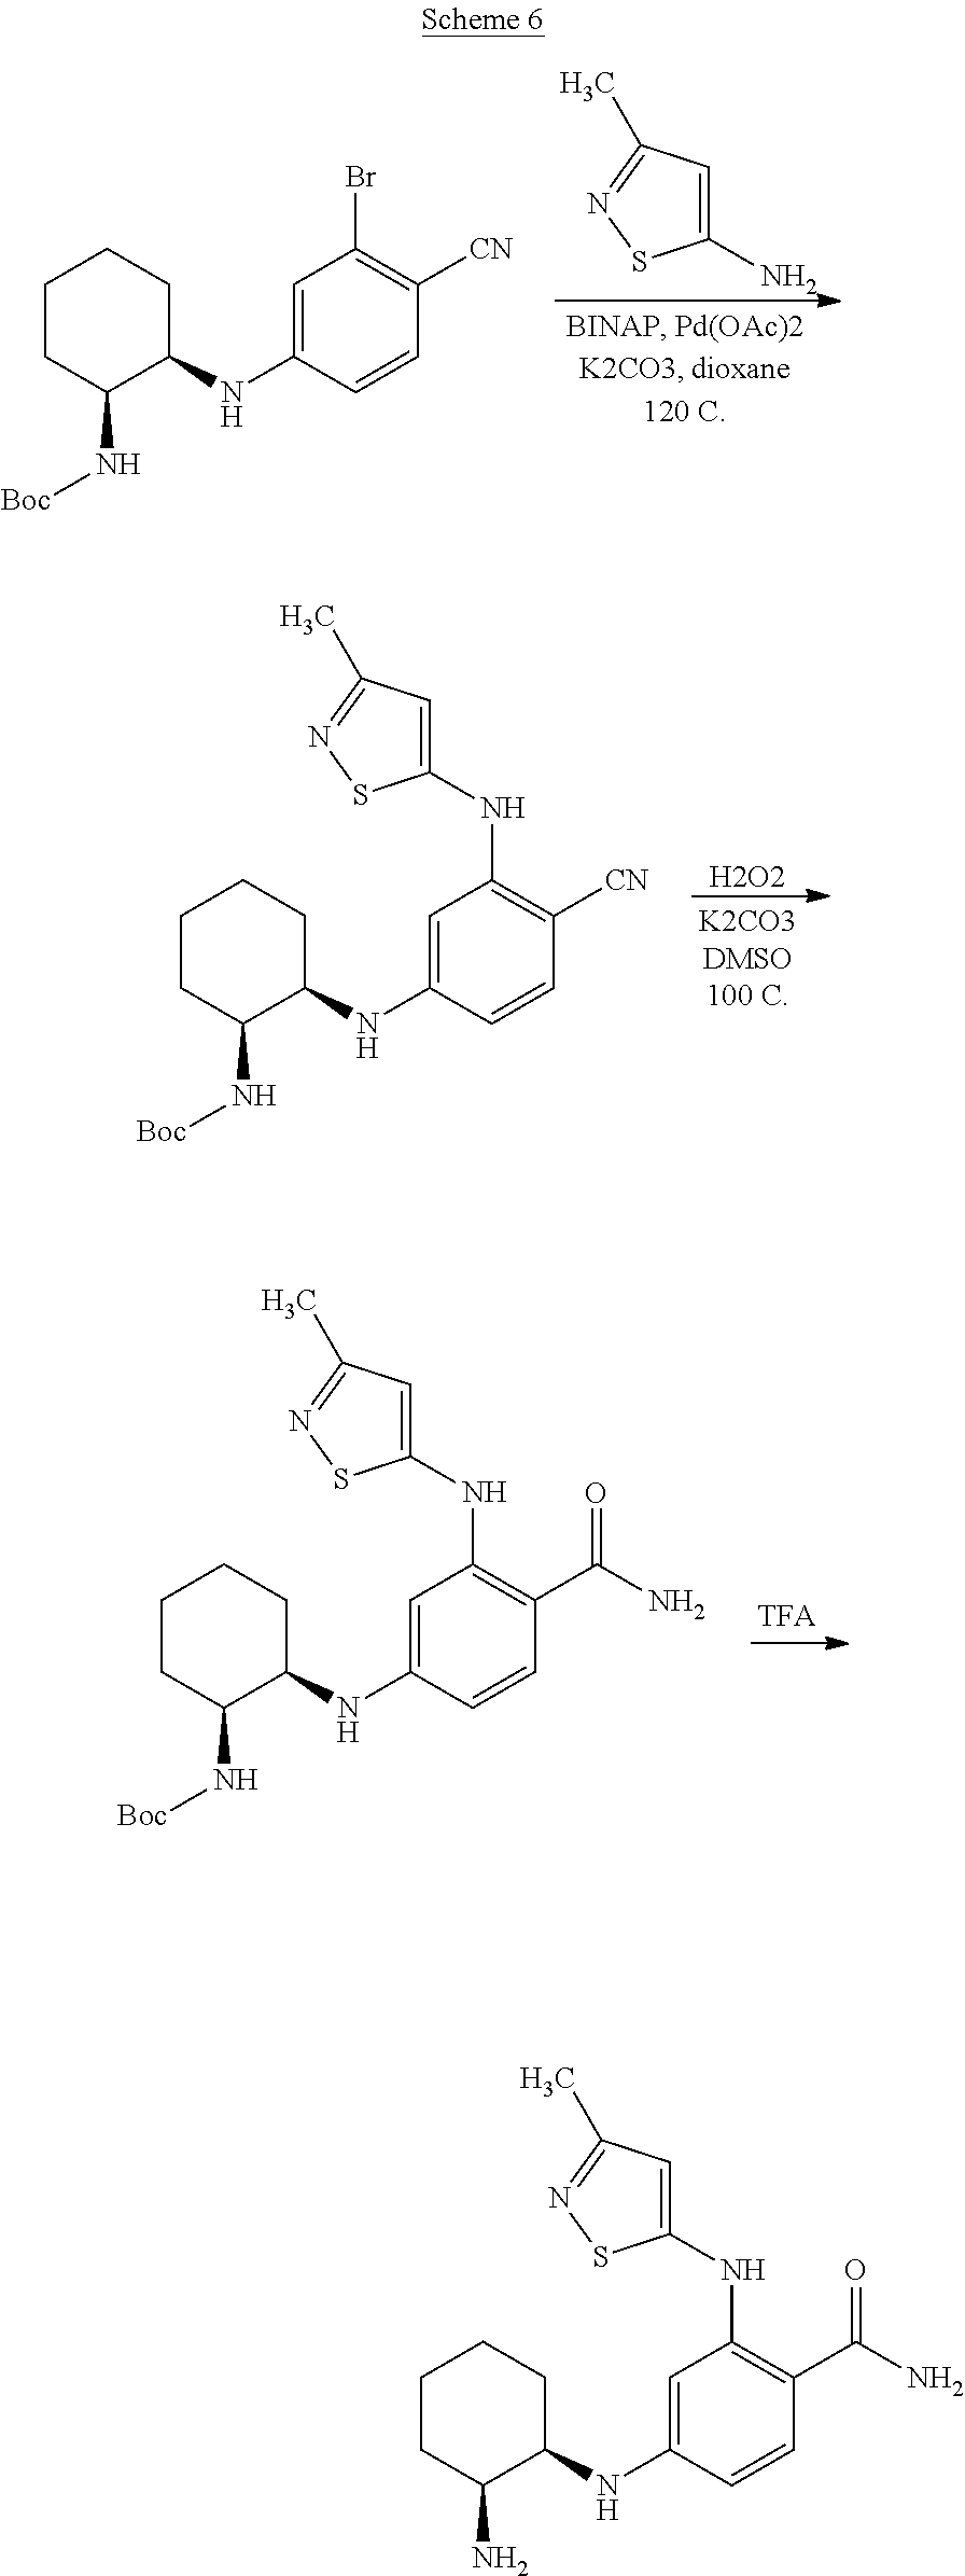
C1=C(N)SN=C1C.C1(NC2C(N[Boc])CCCC2)=CC(Br)=C([CN])C=C1.C1(NC2C(N[Boc])CCCC2)=CC(NC2=CC(C)=NS2)=C(C(N)=O)C=C1.[H2O2].C1(NC2C(N[Boc])CCCC2)=CC(NC2=CC(C)=NS2)=C([CN])C=C1.C1(NC2C(N)CCCC2)=CC(NC2=CC(C)=NS2)=C(C(N)=O)C=C1
